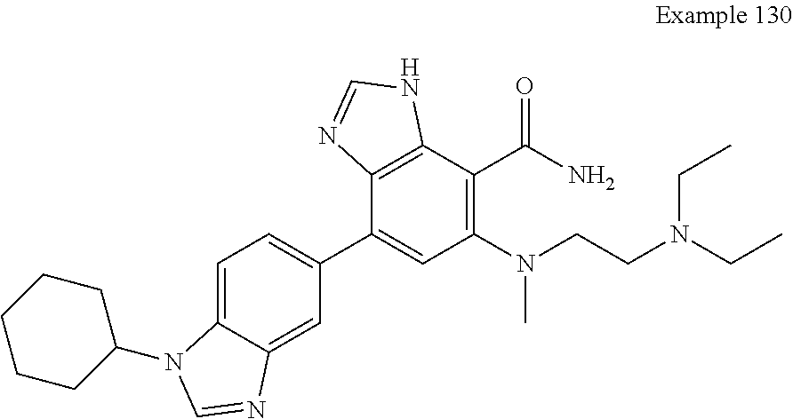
C1=C2C(=CC(C3=CC(N(CCN(CC)CC)C)=C(C(N)=O)C4=C3N=CN4)=C1)N=CN2C1CCCCC1
